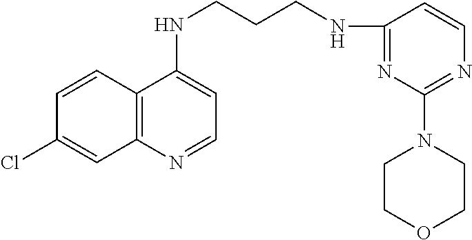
C12=C(N=CC=C1NCCCNC1=NC(N3CCOCC3)=NC=C1)C=C(Cl)C=C2
